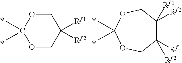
C1OC(C)(C)OCC1([Rf1])[Rf2].C1(C)(C)OCC([Rf1])([Rf2])C([Rf2])([Rf1])CO1
